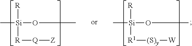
[R][Si]([R][Q][Z])(OC)C.[R][Si]([R1][(S)y][W])(OC)C
